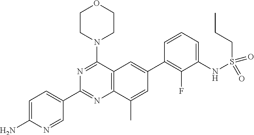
C1=C(N)N=CC(C2=NC3=C(C(N4CCOCC4)=N2)C=C(C2=C(F)C(NS(=O)(=O)CCC)=CC=C2)C=C3C)=C1
